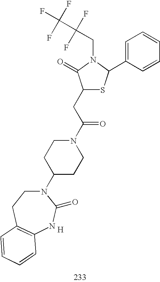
C1(CC(N2CCC(N3CCC4=C(NC3=O)C=CC=C4)CC2)=O)SC(C2=CC=CC=C2)N(CC(C(F)(F)F)(F)F)C1=O.[H]
